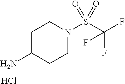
C1C(N)CCN(S(C(F)(F)F)(=O)=O)C1.Cl
